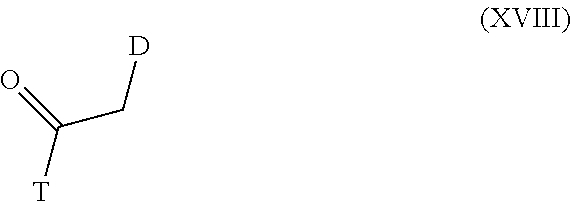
O=C(C[D])[T]
